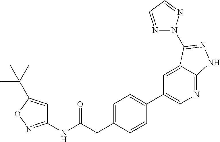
C1(NC(CC2=CC=C(C3=CN=C4C(=C3)C(N3N=CC=N3)=NN4)C=C2)=O)=NOC(C(C)(C)C)=C1
